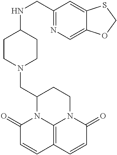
C1(=O)C=CC2=C3N1C(CN1CCC(NCC4=NC=C5C(=C4)SCO5)CC1)CCN3C(=O)C=C2
